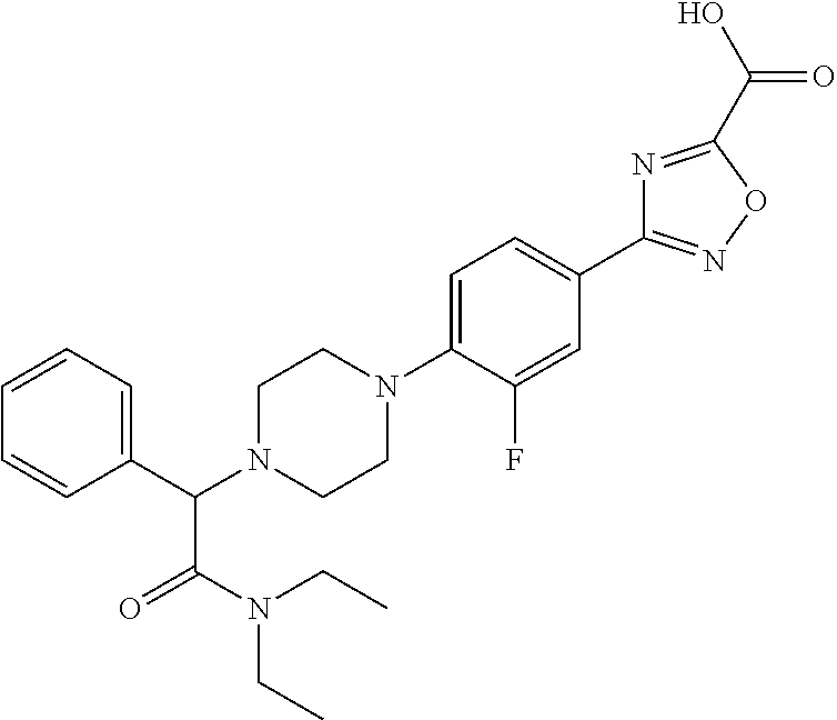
C1(C(N2CCN(C3=CC=C(C4=NOC(C(O)=O)=N4)C=C3F)CC2)C(N(CC)CC)=O)=CC=CC=C1
